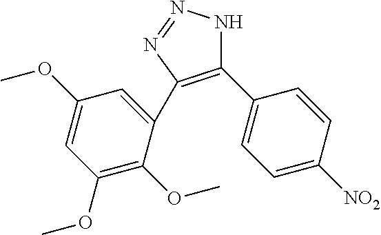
C1(C2=CC=C([NO2])C=C2)=C(C2=CC(OC)=CC(OC)=C2OC)N=NN1
